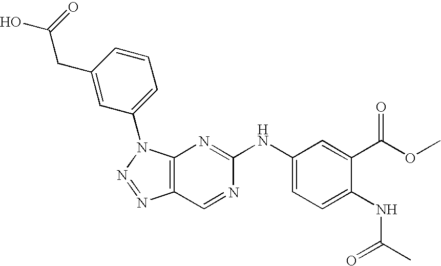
C12=C(N(C3=CC=CC(CC(=O)O)=C3)N=N1)N=C(NC1=CC=C(NC(C)=O)C(C(OC)=O)=C1)N=C2
